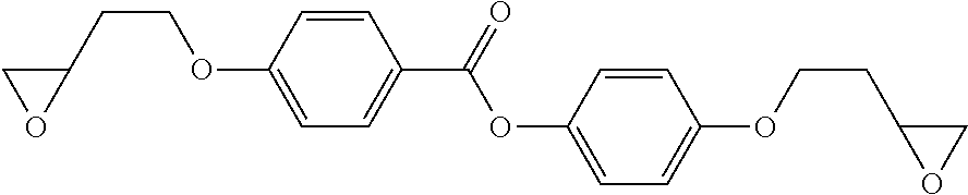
C1(CCOC2=CC=C(C(=O)OC3=CC=C(OCCC4CO4)C=C3)C=C2)CO1
